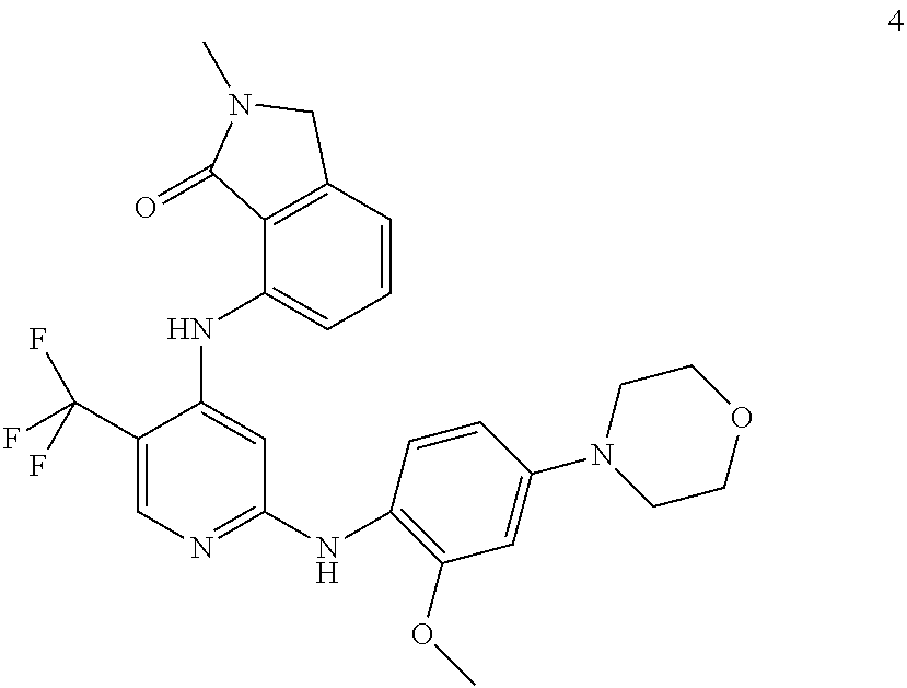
C1(C(F)(F)F)=CN=C(NC2=C(OC)C=C(N3CCOCC3)C=C2)C=C1NC1=CC=CC2=C1C(=O)N(C)C2
